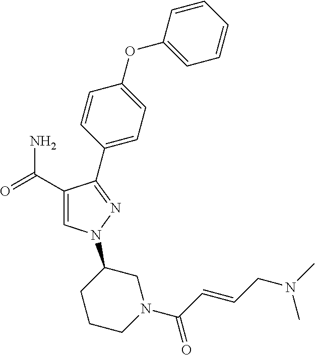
C1(C(=O)N)=CN(C2CCCN(C(=O)C=CCN(C)C)C2)N=C1C1=CC=C(OC2=CC=CC=C2)C=C1
